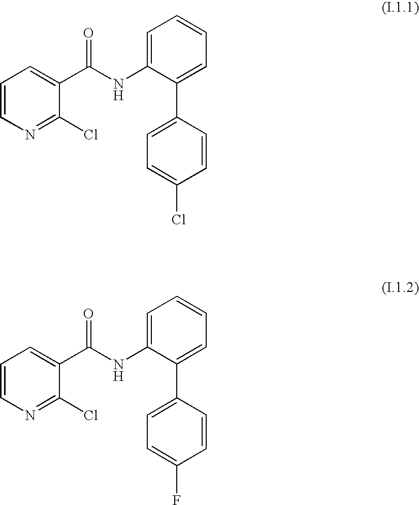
C1=CN=C(Cl)C(C(NC2=CC=CC=C2C2=CC=C(Cl)C=C2)=O)=C1.C1=CN=C(Cl)C(C(NC2=CC=CC=C2C2=CC=C(F)C=C2)=O)=C1
